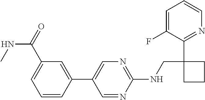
C1(NCC2(C3=NC=CC=C3F)CCC2)=NC=C(C2=CC(C(=O)NC)=CC=C2)C=N1
